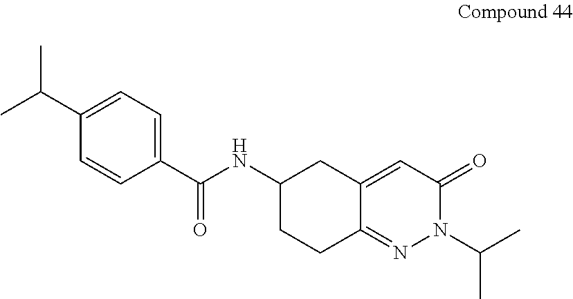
CC(C1=CC=C(C(NC2CCC3=NN(C(C)C)C(=O)C=C3C2)=O)C=C1)C
